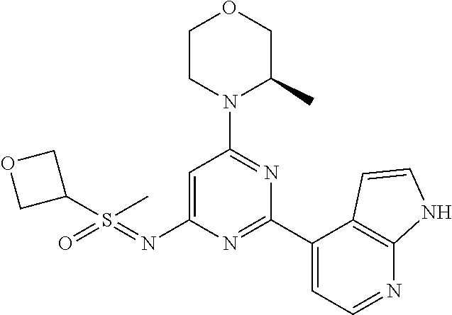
O1CCN(C2=NC(C3=CC=NC4=C3C=CN4)=NC(N=S(=O)(C3COC3)C)=C2)C(C)C1
